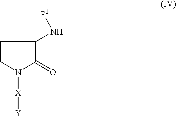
C1CN([X][Y])C(=O)C1N[P1]
